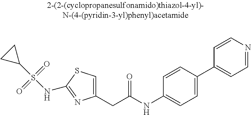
C1(CC(NC2=CC=C(C3=CC=NC=C3)C=C2)=O)=CSC(NS(C2CC2)(=O)=O)=N1
